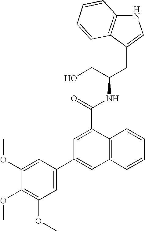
C(C(CO)NC(=O)C1=CC(C2=CC(OC)=C(OC)C(OC)=C2)=CC2=C1C=CC=C2)C1=CNC2=C1C=CC=C2
